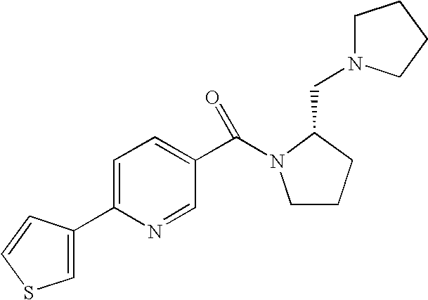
C1=C(C2=CSC=C2)N=CC(C(=O)N2CCCC2CN2CCCC2)=C1
